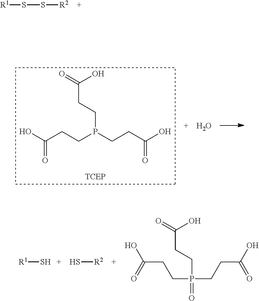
S([R2])S[R1].C(P(CCC(O)=O)CCC(O)=O)CC(=O)O.O.[R1]S.S[R2].C(P(CCC(O)=O)(CCC(O)=O)=O)CC(=O)O
